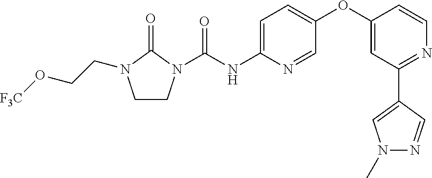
C1CN(C(NC2=CC=C(OC3=CC(C4=CN(C)N=C4)=NC=C3)C=N2)=O)C(=O)N1CCO[F3C]
